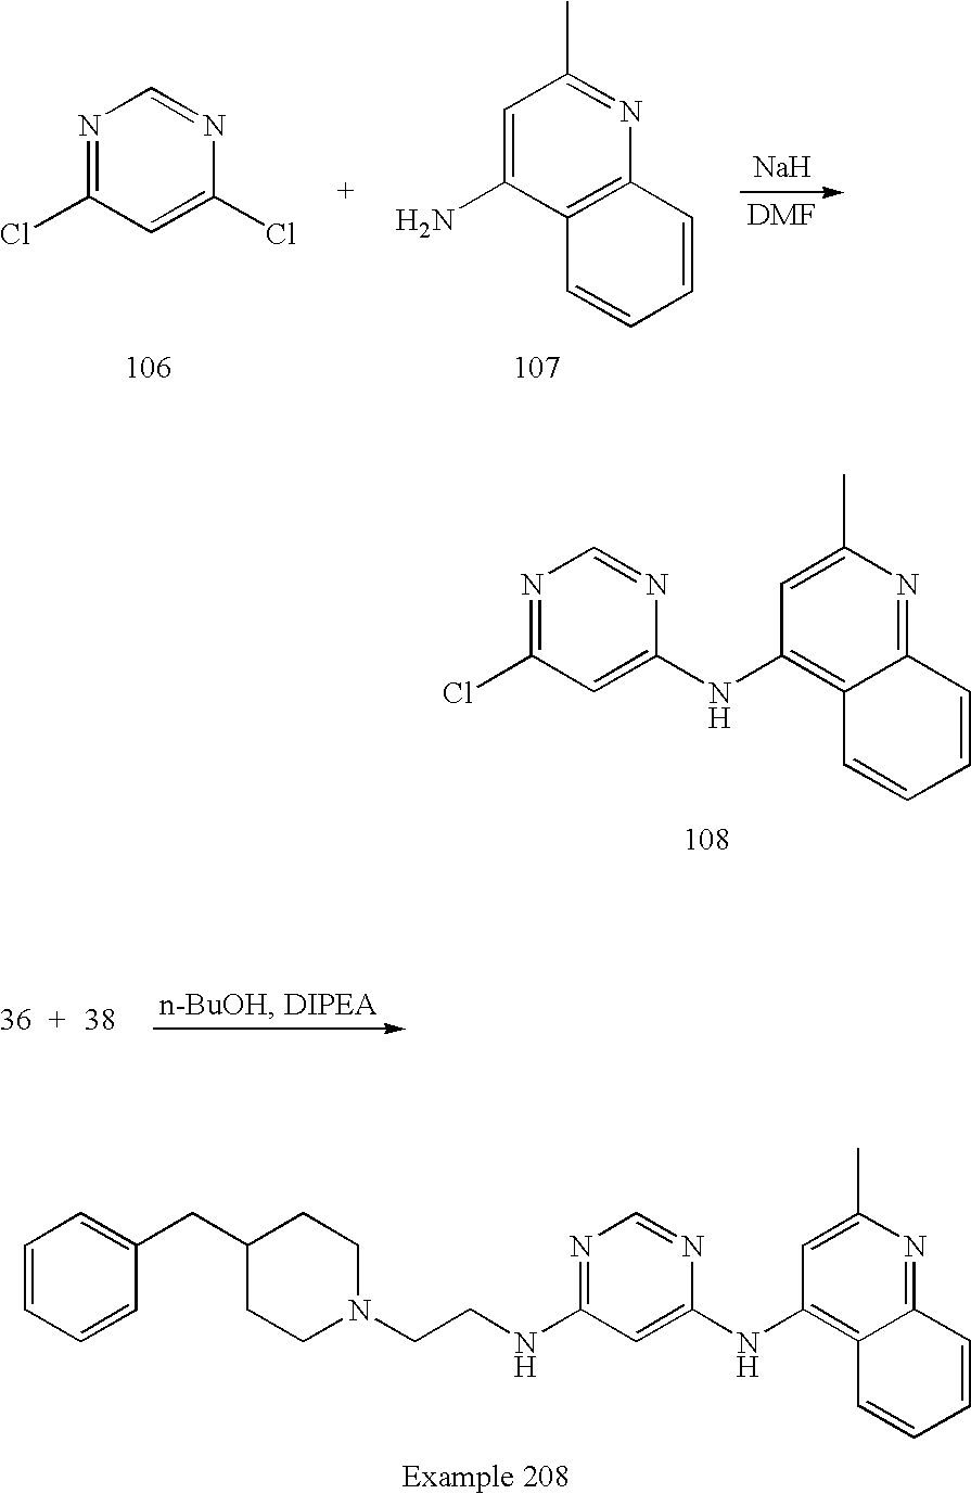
N1=C(Cl)C=C(Cl)N=C1.[Na].C1=C(N)C2=C(N=C1C)C=CC=C2.C1=C(C)N=C2C(=C1NC1=CC(Cl)=NC=N1)C=CC=C2.C1=CC=CC(CC2CCN(CCNC3=NC=NC(NC4=C5C(=NC(C)=C4)C=CC=C5)=C3)CC2)=C1
